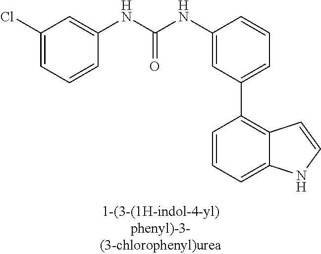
C1(NC(NC2=CC(Cl)=CC=C2)=O)=CC(C2=C3C(=CC=C2)NC=C3)=CC=C1
